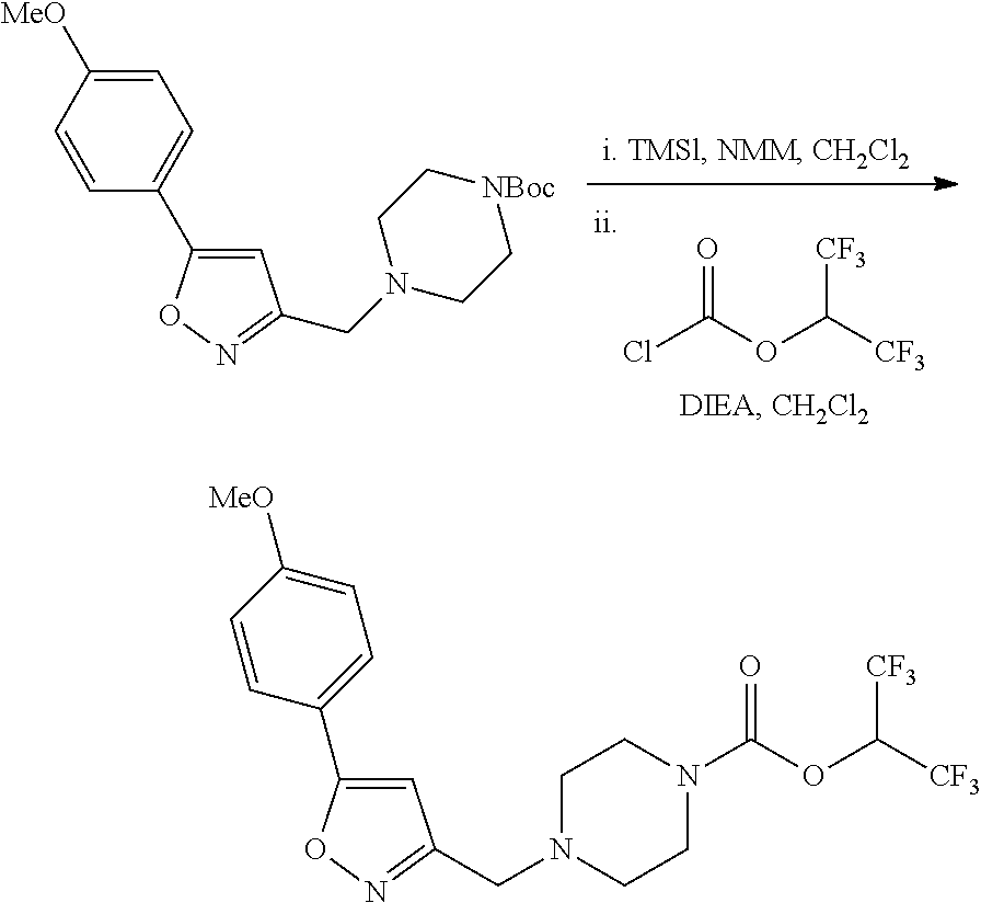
C1=C([MeO])C=CC(C2=CC(CN3CC[NBoc]CC3)=NO2)=C1.ClC(OC([CF3])[CF3])=O.C1=C(C2=CC=C([MeO])C=C2)ON=C1CN1CCN(C(OC([CF3])[CF3])=O)CC1
